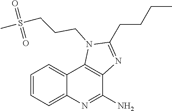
S(=O)(=O)(CCCN1C2=C(N=C1CCCC)C(N)=NC1=CC=CC=C12)C
